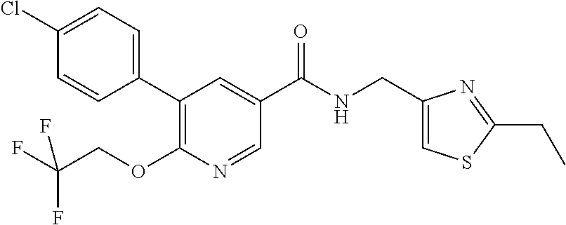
C1(Cl)=CC=C(C2=C(OCC(F)(F)F)N=CC(C(NCC3=CSC(CC)=N3)=O)=C2)C=C1
